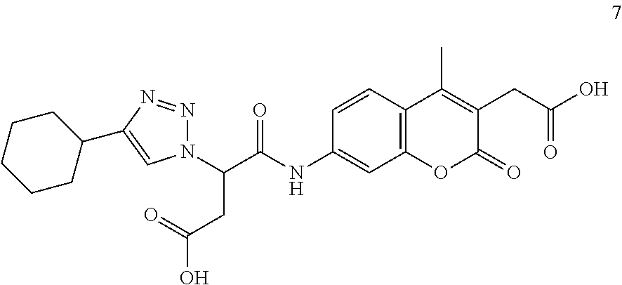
C1=CC2=C(C=C1NC(C(CC(O)=O)N1N=NC(C3CCCCC3)=C1)=O)OC(=O)C(CC(O)=O)=C2C
